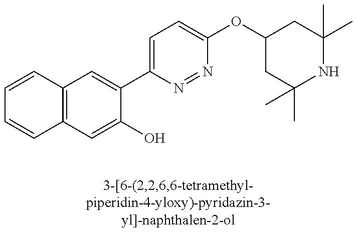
C1=CC2=C(C=C1)C=C(O)C(C1=CC=C(OC3CC(C)(C)NC(C)(C)C3)N=N1)=C2
